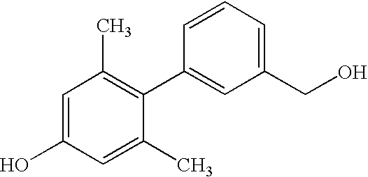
C1=C(O)C=C(C)C(C2=CC(CO)=CC=C2)=C1C
